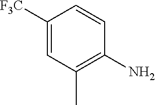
C1([F3C])=CC(C)=C(N)C=C1
